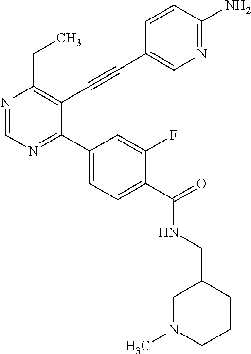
N1=CN=C(C2=CC=C(C(=O)NCC3CN(C)CCC3)C(F)=C2)C(C#CC2=CN=C(N)C=C2)=C1CC
